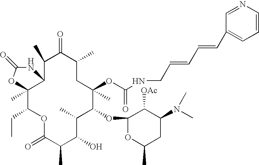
C12(C)C(CC)OC(=O)C(C)C(O)C(C)C(OC3OC(C)CC(N(C)C)C3[OAc])C(C)(OC(NCC=CC=CC3=CC=CN=C3)=O)CC(C)C(=O)C(C)C1NC(=O)O2
